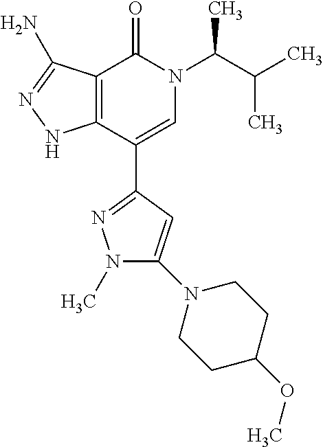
C12=C(C(C3=NN(C)C(N4CCC(OC)CC4)=C3)=CN(C(C(C)C)C)C1=O)NN=C2N
